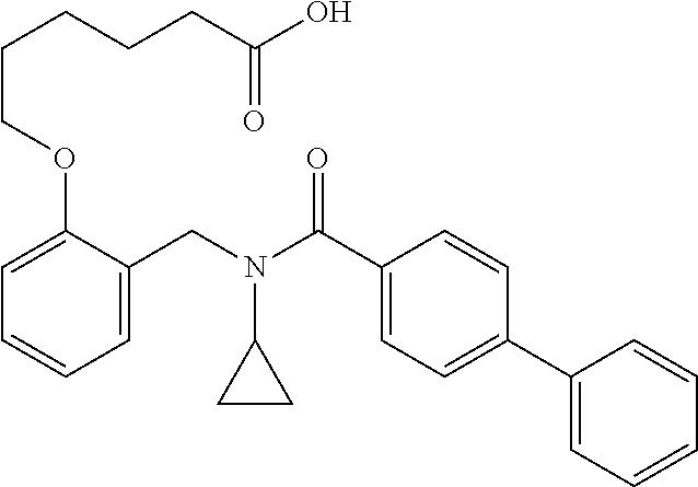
C1=C(CN(C(C2=CC=C(C3=CC=CC=C3)C=C2)=O)C2CC2)C(OCCCCCC(O)=O)=CC=C1
